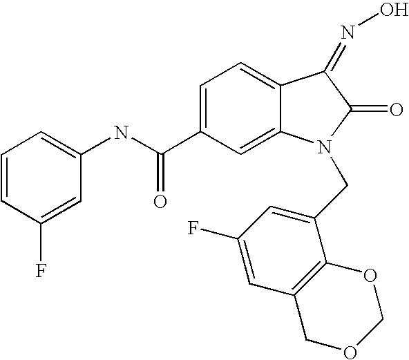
C1=C(C(NC2=CC=CC(F)=C2)=O)C=C2C(=C1)C(=NO)C(=O)N2CC1=CC(F)=CC2=C1OCOC2
